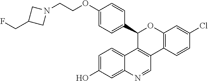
C1(OCCN2CC(CF)C2)=CC=C(C2C3=C(C4=C(O2)C=C(Cl)C=C4)C=NC2=CC(O)=CC=C32)C=C1
